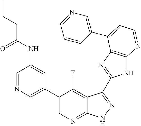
C1=NC=C(C2=CN=C3C(=C2F)C(C2=NC4=C(N2)N=CC=C4C2=CN=CC=C2)=NN3)C=C1NC(CCC)=O
